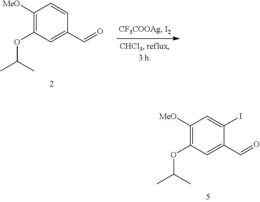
C1([MeO])=C(OC(C)C)C=C(C=O)C(I)=C1.C1([MeO])=C(OC(C)C)C=C(C=O)C=C1
